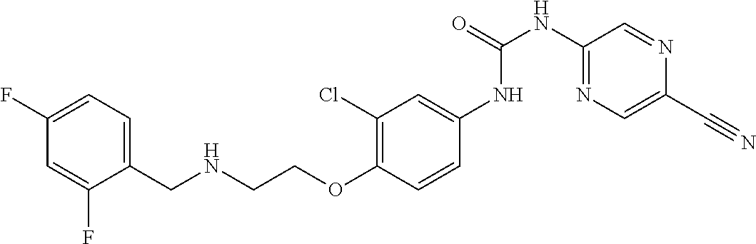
C1(F)=CC(F)=CC=C1CNCCOC1=C(Cl)C=C(NC(NC2=NC=C(C#N)N=C2)=O)C=C1
